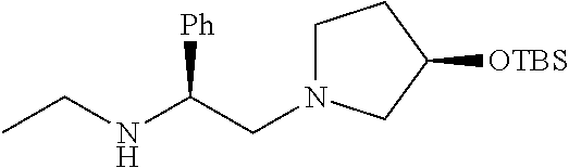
CCNC([Ph])CN1CCC([OTBS])C1
